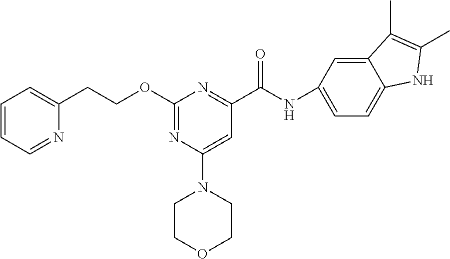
N(C(C1=NC(OCCC2=CC=CC=N2)=NC(N2CCOCC2)=C1)=O)C1=CC=C2C(=C1)C(C)=C(C)N2
